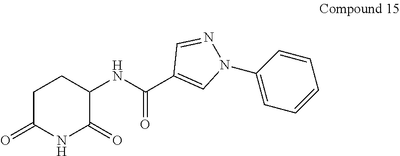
C1(NC(C2=CN(C3=CC=CC=C3)N=C2)=O)C(=O)NC(=O)CC1
